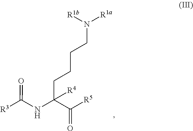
C(CCCCN([R1a])[R1b])([R4])(NC([R3])=O)C([R5])=O
